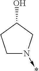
C1N(->*)CC(O)C1
